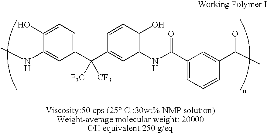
C1(C(C2=CC(NC(C3=CC=CC(C(C)O)=C3)=O)=C(O)C=C2)([F3C])[CF3])=CC=C(O)C(NC)=C1
